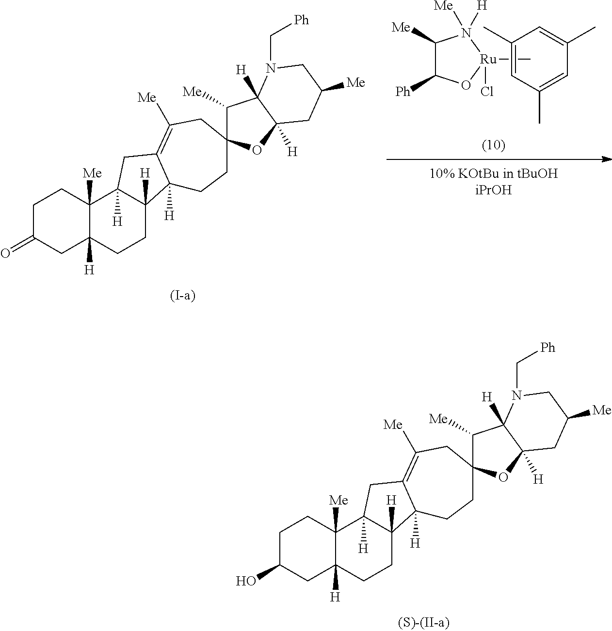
C1C(=O)CC2([H])C([Me])(C1)C1([H])C([H])(CC2)C2([H])C(=C([Me])CC3(CC2)C([Me])C2([H])C([H])(O3)CC([Me])CN2C[Ph])C1.C1(C)=CC(C)=CC(C)=C1.[Ru]1(C)(Cl)N([Me])([H])C([Me])C([Ph])O1.C1C(O)CC2([H])C([Me])(C1)C1([H])C([H])(CC2)C2([H])C(=C([Me])CC3(CC2)C([Me])C2([H])C([H])(O3)CC([Me])CN2C[Ph])C1
